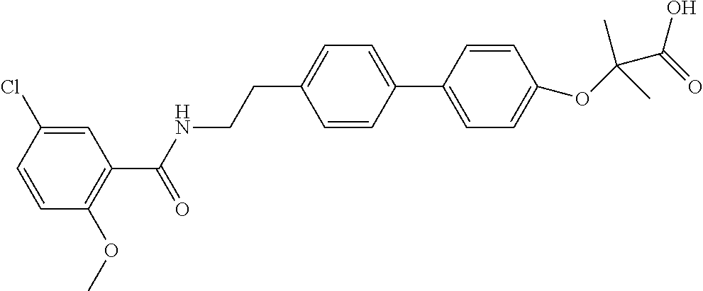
C1=C(Cl)C=CC(OC)=C1C(=O)NCCC1=CC=C(C2=CC=C(OC(C)(C(O)=O)C)C=C2)C=C1
